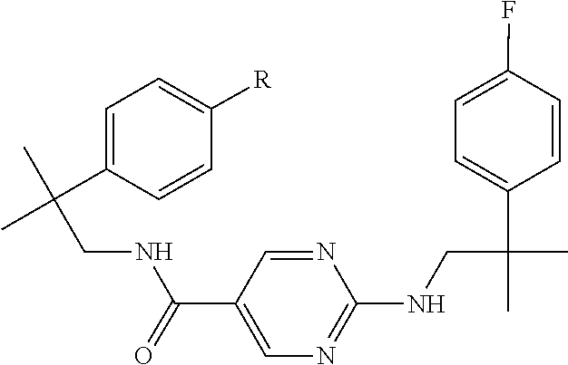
C1(NCC(C)(C)C2=CC=C(F)C=C2)=NC=C(C(NCC(C)(C)C2=CC=C([R])C=C2)=O)C=N1
